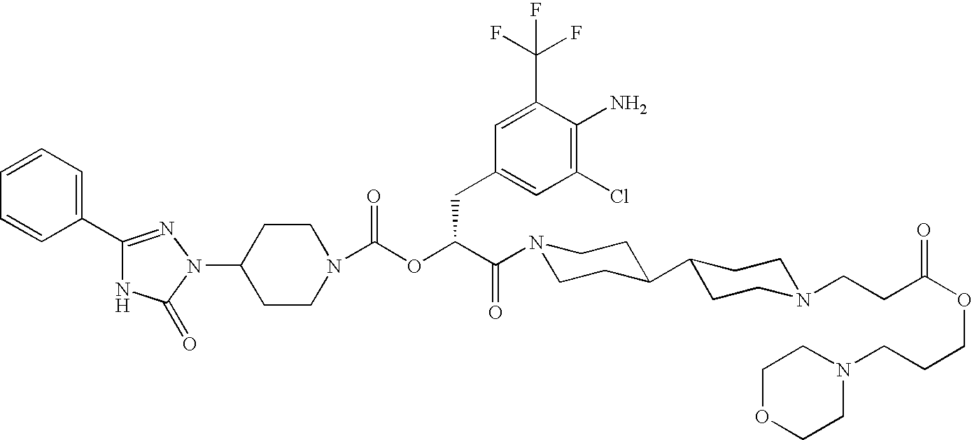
C1(N2C(=O)NC(C3=CC=CC=C3)=N2)CCN(C(OC(C(N2CCC(C3CCN(CCC(OCCCN4CCOCC4)=O)CC3)CC2)=O)CC2=CC(Cl)=C(N)C(C(F)(F)F)=C2)=O)CC1
